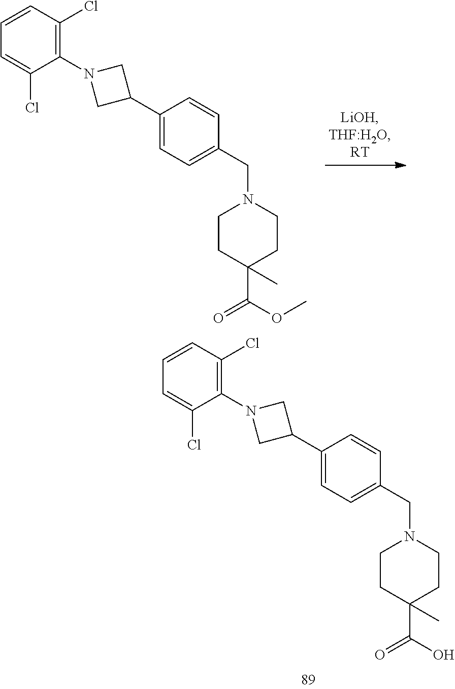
C1(C2CN(C3=C(Cl)C=CC=C3Cl)C2)=CC=C(CN2CCC(C(=O)O)(C)CC2)C=C1.C1(C2CN(C3=C(Cl)C=CC=C3Cl)C2)=CC=C(CN2CCC(C(=O)OC)(C)CC2)C=C1
